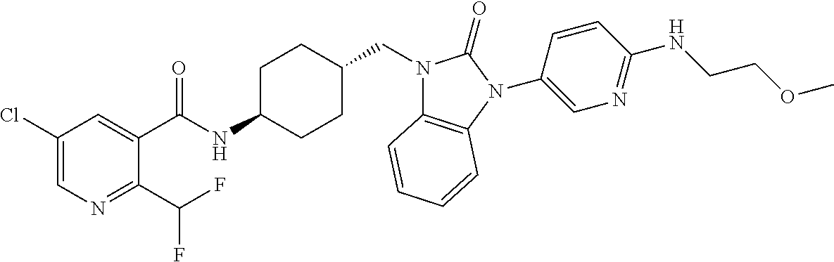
C1(Cl)=CN=C(C(F)F)C(C(NC2CCC(CN3C4=C(N(C5=CN=C(NCCOC)C=C5)C3=O)C=CC=C4)CC2)=O)=C1
